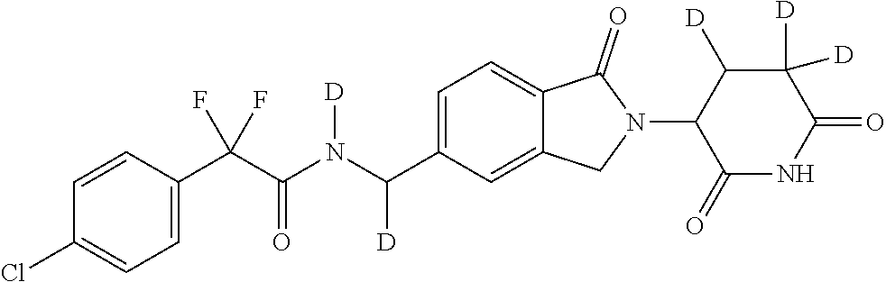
C1=CC(C(C(N(C(C2=CC=C3C(=C2)CN(C2C(=O)NC(=O)C([D])([D])C2[D])C3=O)[D])[D])=O)(F)F)=CC=C1Cl
